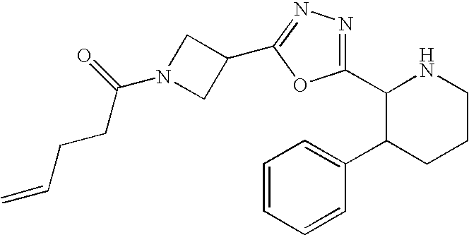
C1(C2=NN=C(C3CN(C(CCC=C)=O)C3)O2)C(C2=CC=CC=C2)CCCN1
